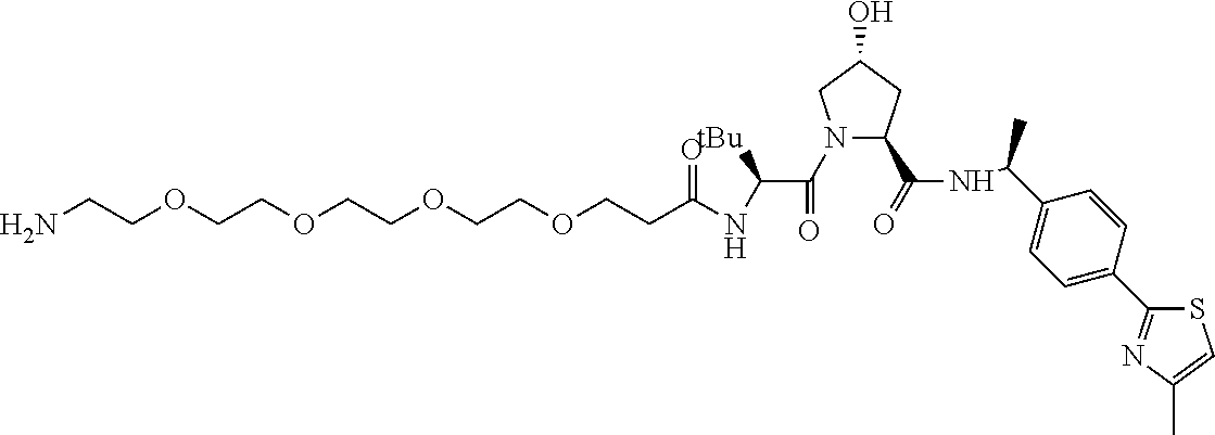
N1(C(C(NC(CCOCCOCCOCCOCCN)=O)[tBu])=O)C(C(=O)NC(C2=CC=C(C3=NC(C)=CS3)C=C2)C)CC(O)C1
